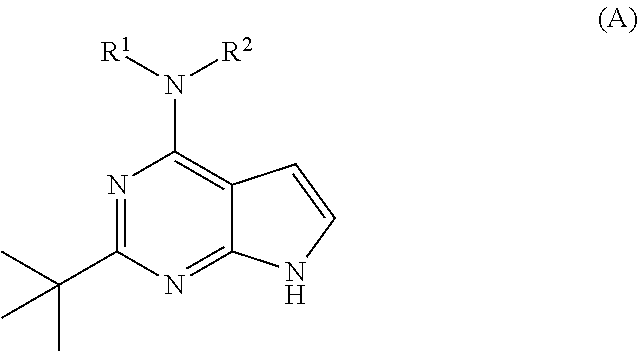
N1=C(C(C)(C)C)N=C2C(=C1N([R2])[R1])C=CN2
